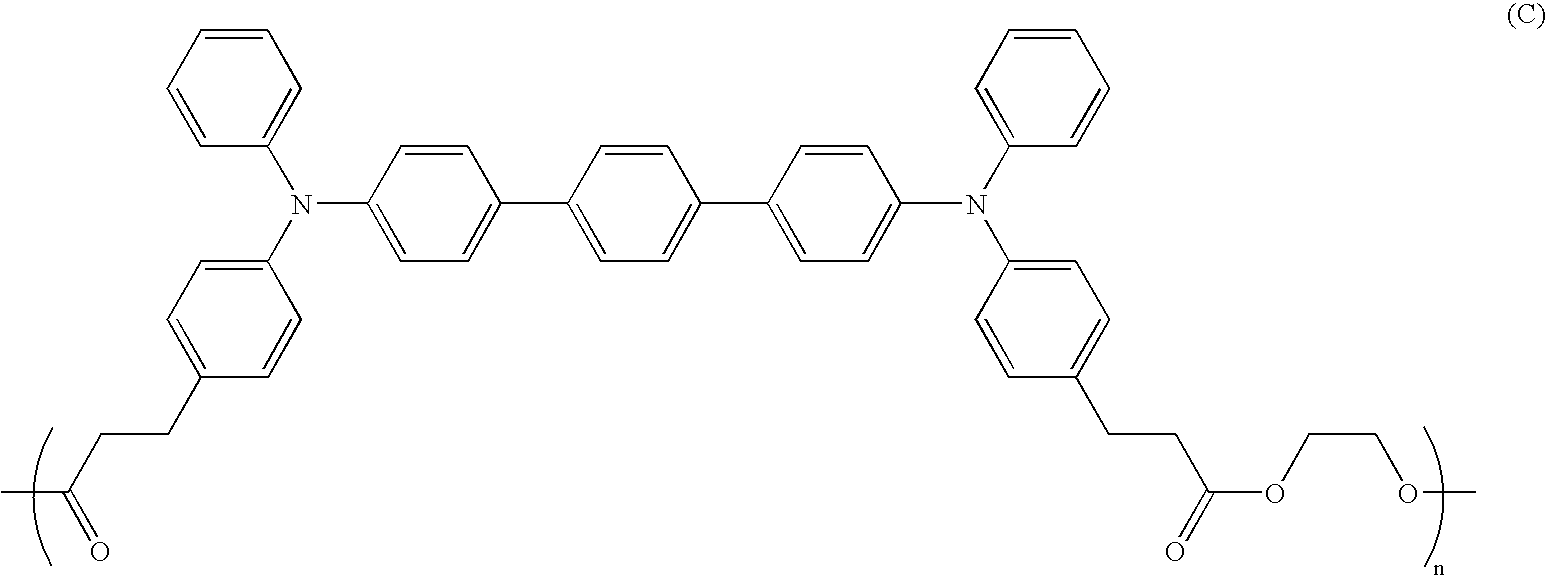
C1=CC=CC(N(C2=CC=C(CCC(C)=O)C=C2)C2=CC=C(C3=CC=C(C4=CC=C(N(C5=CC=CC=C5)C5=CC=C(CCC(OCCOC)=O)C=C5)C=C4)C=C3)C=C2)=C1
